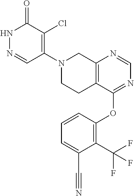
C1=NC2=C(C(OC3=C(C(F)(F)F)C(C#N)=CC=C3)=N1)CCN(C1=C(Cl)C(=O)NN=C1)C2
